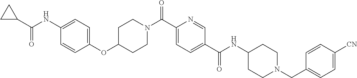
C(C1=CC=C(C(NC2CCN(CC3=CC=C([CN])C=C3)CC2)=O)C=N1)(=O)N1CCC(OC2=CC=C(NC(C3CC3)=O)C=C2)CC1
